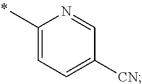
C1(C)=CC=C([CN])C=N1
